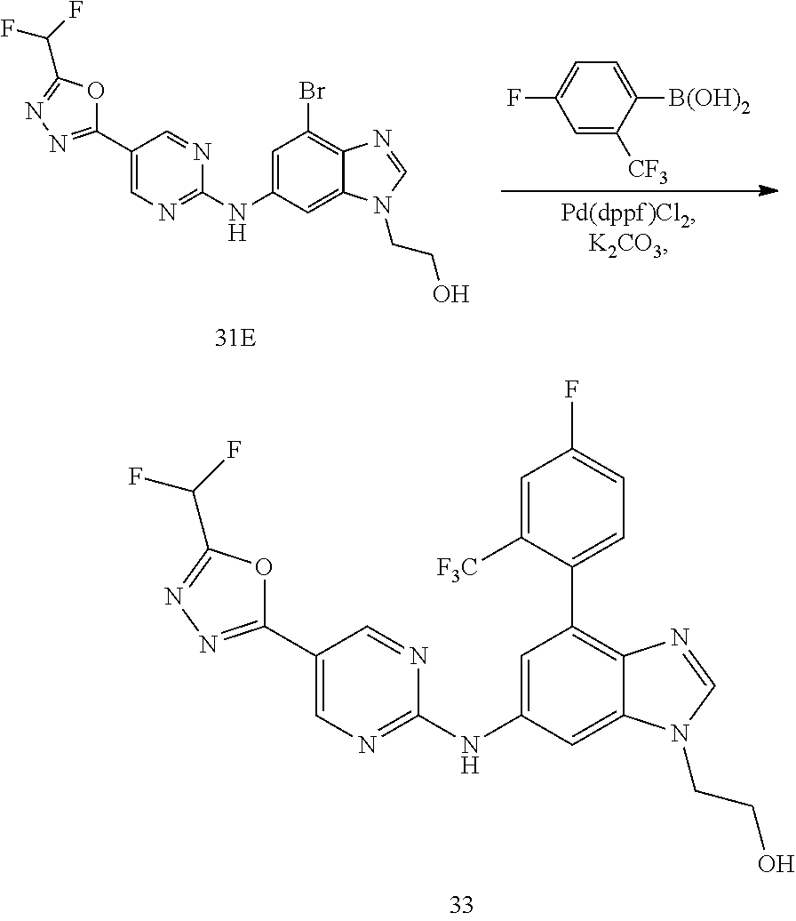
C1=C(NC2=NC=C(C3=NN=C(C(F)F)O3)C=N2)C=C2C(=C1C1=CC=C(F)C=C1[F3C])N=CN2CCO.C1=C(NC2=NC=C(C3=NN=C(C(F)F)O3)C=N2)C=C2C(=C1Br)N=CN2CCO.C1([B(OH)2])=CC=C(F)C=C1[CF3]
